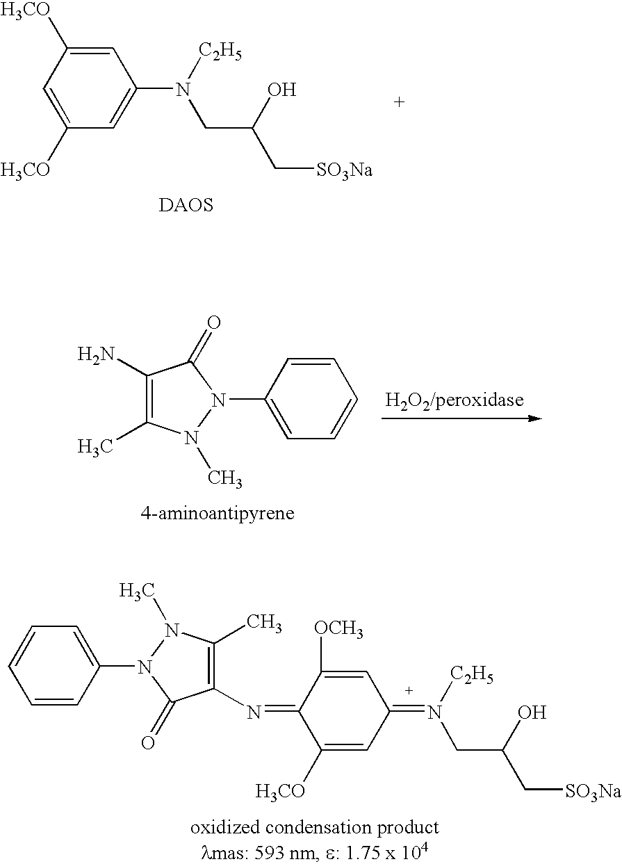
C1=C([H3CO])C=C([H3CO])C=C1N([C2H5])CC(O)C[SO3Na].C1=CC(N2N(C)C(C)=C(N)C2=O)=CC=C1.C1=CC=CC(N2N(C)C(C)=C(N=C3C([H3CO])=CC(=N([C2H5])CC(O)C[SO3Na])C=C3[OCH3])C2=O)=C1
